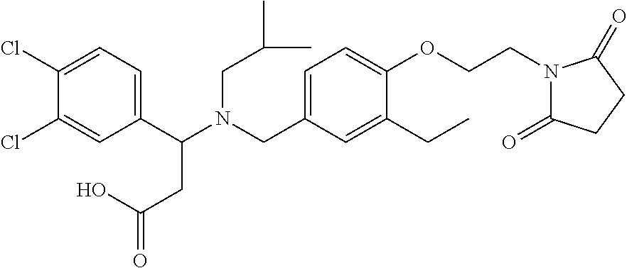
C1(C(N(CC2=CC=C(OCCN3C(=O)CCC3=O)C(CC)=C2)CC(C)C)CC(=O)O)=CC=C(Cl)C(Cl)=C1
